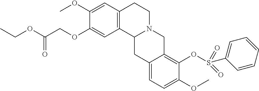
O(C1=CC2=C(C=C1OCC(OCC)=O)C1N(CC2)CC2=C(OS(C3=CC=CC=C3)(=O)=O)C(OC)=CC=C2C1)C
